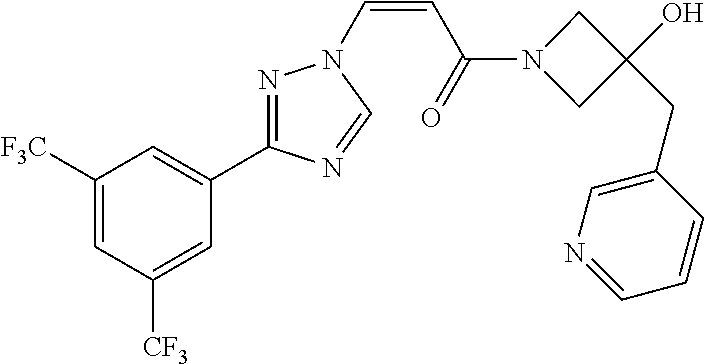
C1([F3C])=CC([CF3])=CC(C2=NN(C=CC(=O)N3CC(O)(CC4=CN=CC=C4)C3)C=N2)=C1
